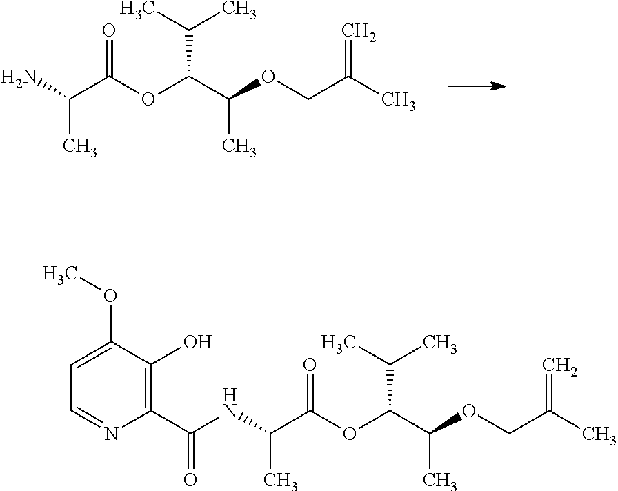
CC(C)C(OC(C(N)C)=O)C(C)OCC(C)=C.CC(C)C(OC(C(NC(C1=C(O)C(OC)=CC=N1)=O)C)=O)C(C)OCC(C)=C
